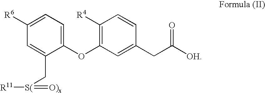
C1(OC2=C([R4])C=CC(CC([OH])=O)=C2)=CC=C([R6])C=C1C[S(]([R11])=[O)x]
